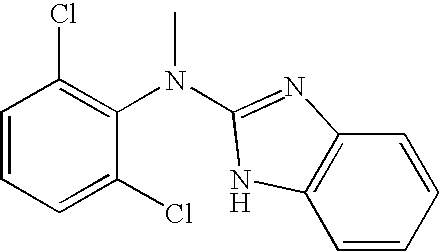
C1=CC=C(Cl)C(N(C)C2=NC3=C(C=CC=C3)N2)=C1Cl
